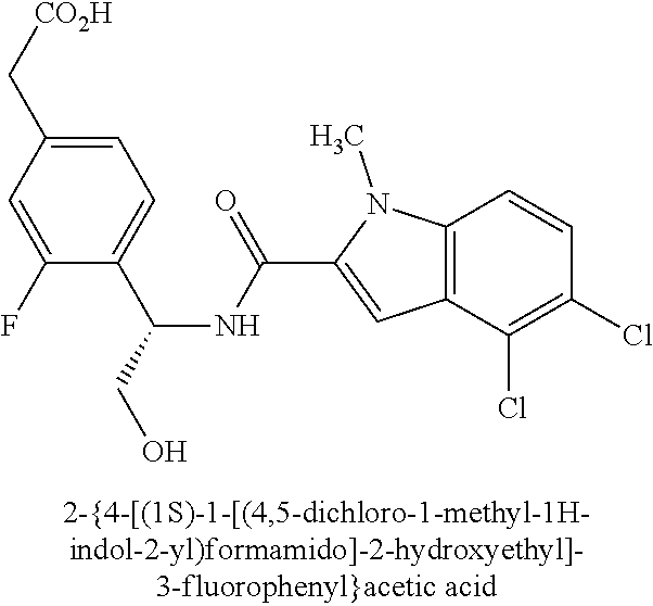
C1=C(C[CO2H])C=C(F)C(C(NC(=O)C2=CC3=C(N2C)C=CC(Cl)=C3Cl)CO)=C1
